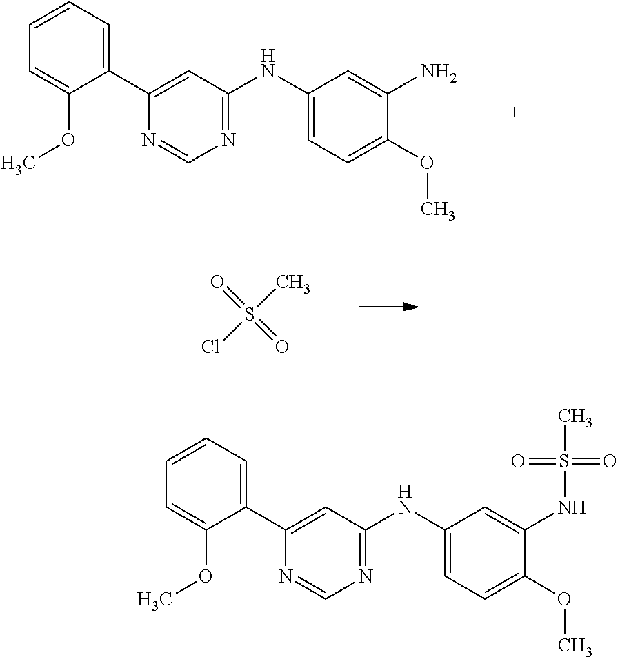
C1=CC=C(C2=CC(NC3=CC=C(OC)C(NS(=O)(=O)C)=C3)=NC=N2)C(OC)=C1.C1=CC=C(C2=CC(NC3=CC=C(OC)C(N)=C3)=NC=N2)C(OC)=C1.O=S(C)(Cl)=O
